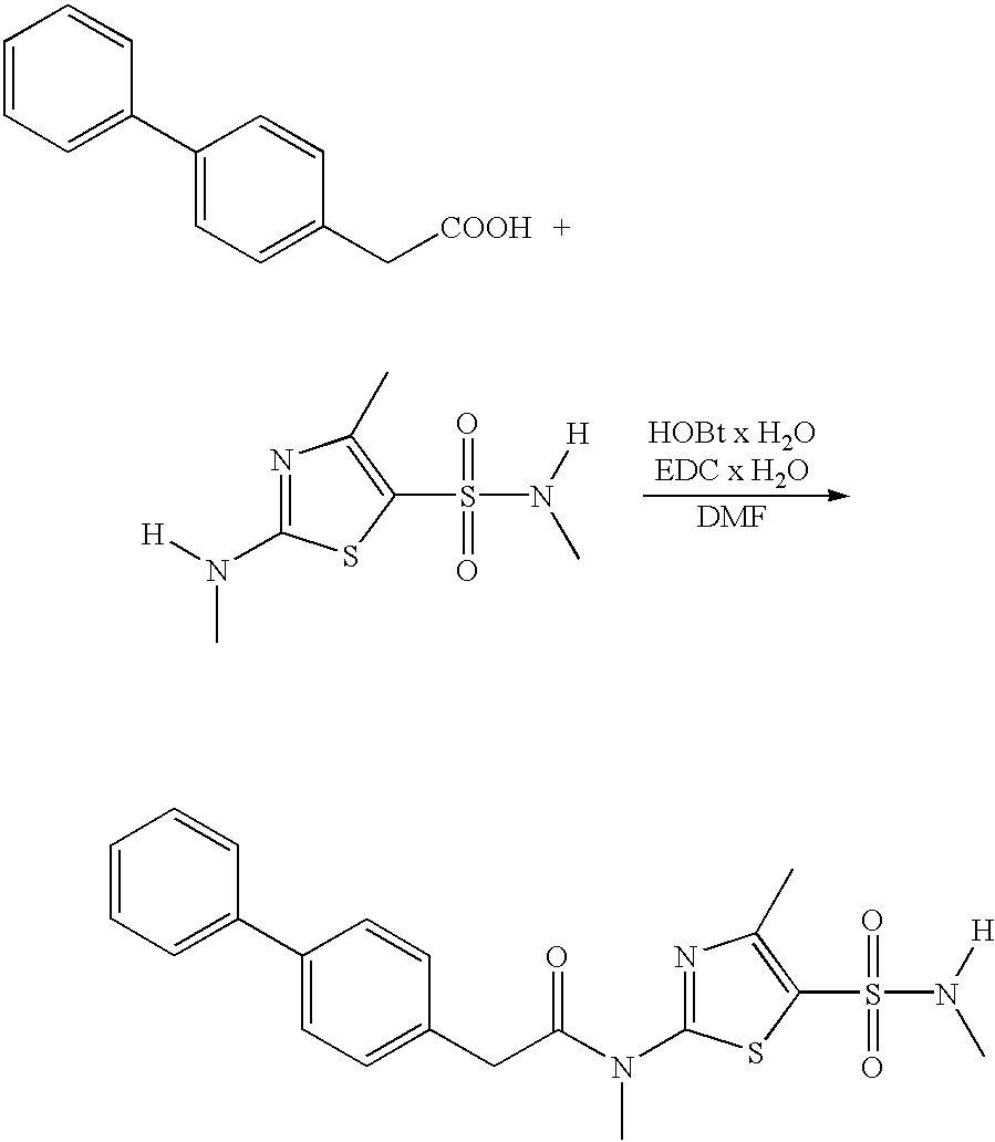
C1=CC=C(C2=CC=C(C[COOH])C=C2)C=C1.C1=CC=C(C2=CC=C(CC(N(C3=NC(C)=C(S(=O)(=O)N([H])C)S3)C)=O)C=C2)C=C1.N1=C(N([H])C)SC(S(=O)(=O)N([H])C)=C1C.[DMF]
